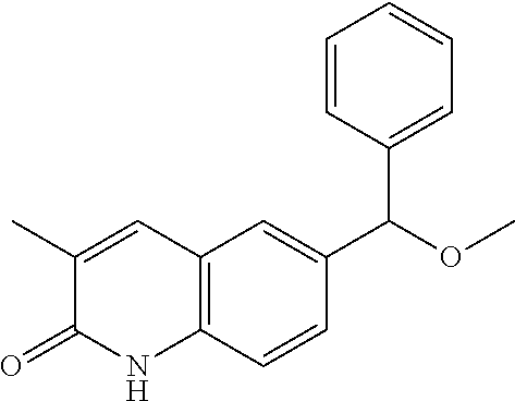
CC1=CC2=C(NC1=O)C=CC(C(OC)C1=CC=CC=C1)=C2
